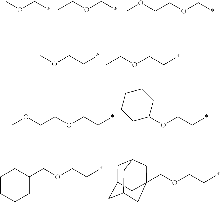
COC*.C(OC*)C.COCCOC*.COCC*.CCOCC*.COCCOCC*.C1(OCC*)CCCCC1.C1CCCC(COCC*)C1.C1C2CC3CC(COCC*)(CC1C3)C2
